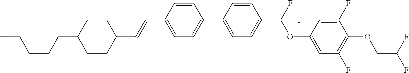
C1CC(C=CC2=CC=C(C3=CC=C(C(F)(OC4=CC(F)=C(OC=C(F)F)C(F)=C4)F)C=C3)C=C2)CCC1CCCCC
